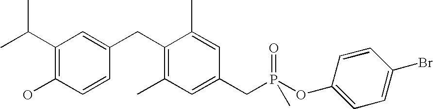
C1(C(C)C)=C(O)C=CC(CC2=C(C)C=C(CP(=O)(C)OC3=CC=C(Br)C=C3)C=C2C)=C1
